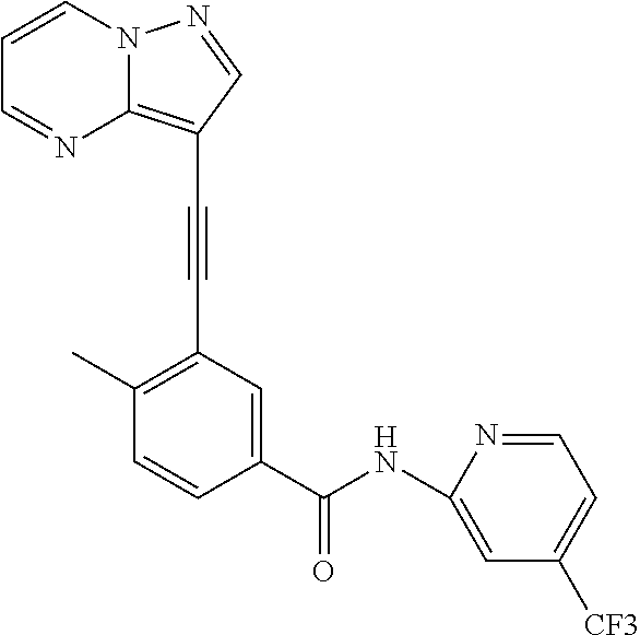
C1=CC(C(=O)NC2=CC([CF3])=CC=N2)=CC(C#CC2=C3N=CC=CN3N=C2)=C1C
